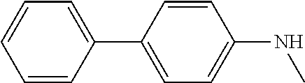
C1=CC(C2=CC=C(NC)C=C2)=CC=C1
